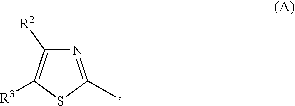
N1=C(C)SC([R3])=C1[R2]
